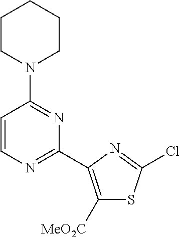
C1=CN=C(C2=C([MeO2C])SC(Cl)=N2)N=C1N1CCCCC1
